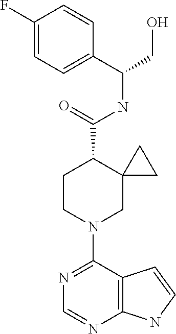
N1=C(N2CC3(C(C(=O)NC(C4=CC=C(F)C=C4)CO)CC2)CC3)C2=C(N=C1)NC=C2
